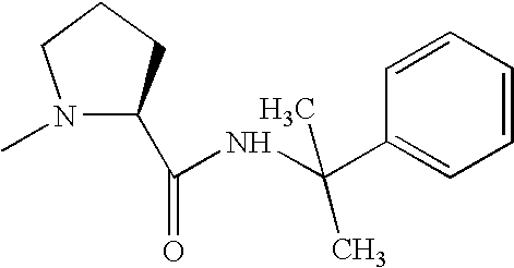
N1(C)C(C(=O)NC(C2=CC=CC=C2)(C)C)CCC1
